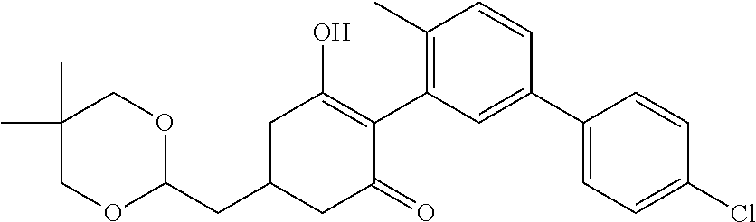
C1(CC2CC(=O)C(C3=C(C)C=CC(C4=CC=C(Cl)C=C4)=C3)=C(O)C2)OCC(C)(C)CO1
